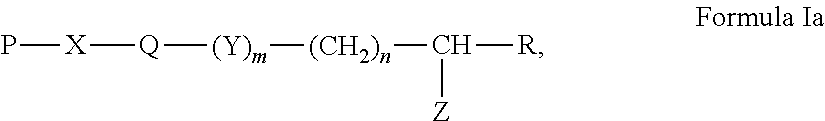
P[X][Q][(Y)m][(CH2)n]C([Z])[R]
